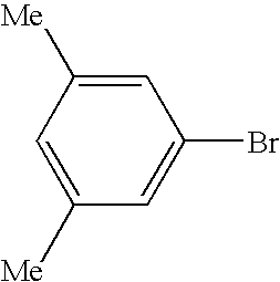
C1=C([Me])C=C(Br)C=C1[Me]
